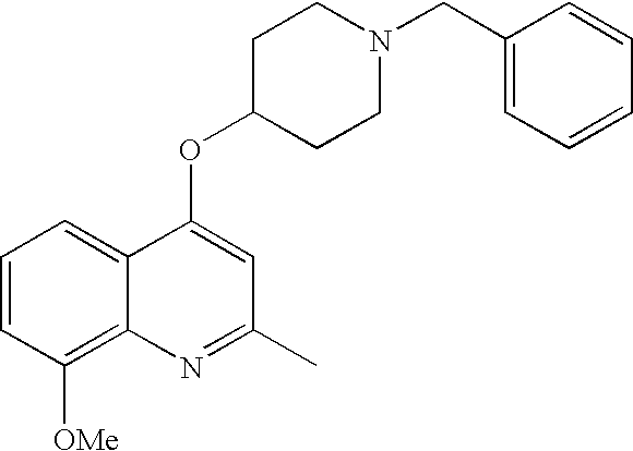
C1=CC([OMe])=C2C(=C1)C(OC1CCN(CC3=CC=CC=C3)CC1)=CC(C)=N2
